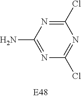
C1(Cl)=NC(N)=NC(Cl)=N1
